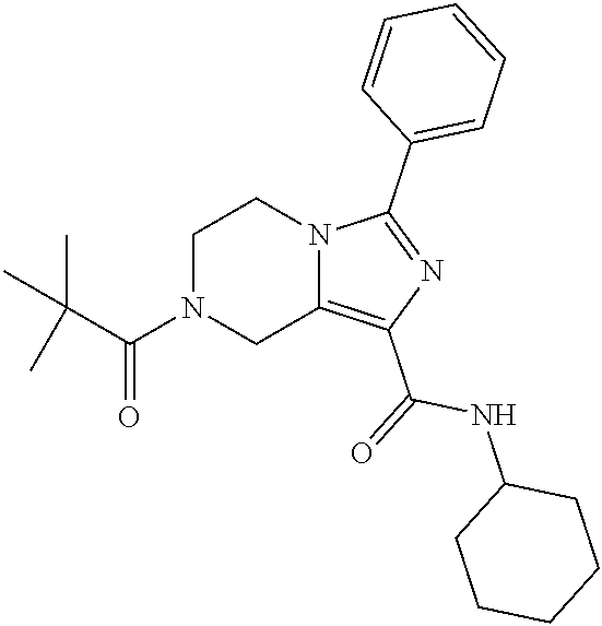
C1N(C(C(C)(C)C)=O)CC2=C(C(=O)NC3CCCCC3)N=C(C3=CC=CC=C3)N2C1
